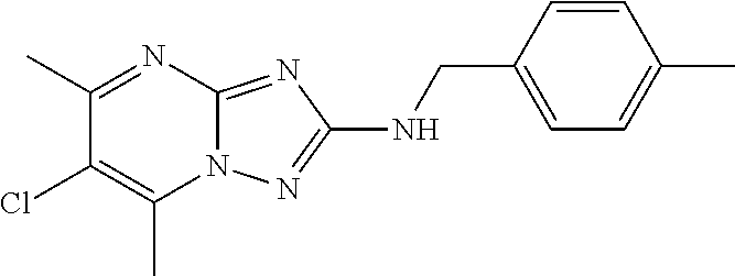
N12C(=NC(NCC3=CC=C(C)C=C3)=N1)N=C(C)C(Cl)=C2C
